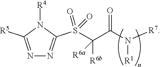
C(C(N([R7])[R1])=O)([R6b])([R6a])S(C1=NN=C([R5])N1[R4])(=O)=O
